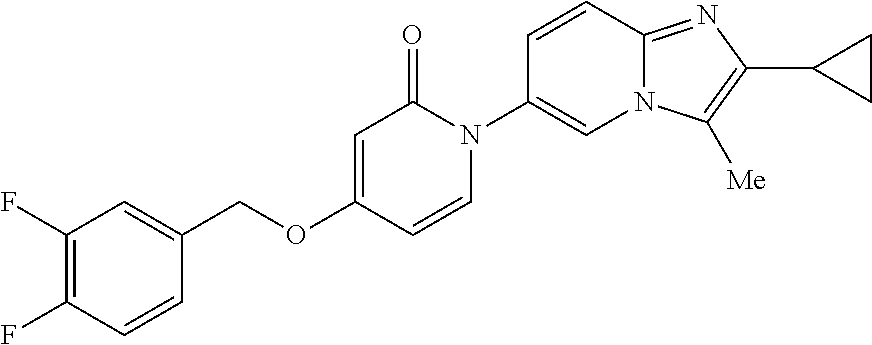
C1(COC2=CC(=O)N(C3=CN4C(=NC(C5CC5)=C4[Me])C=C3)C=C2)=CC(F)=C(F)C=C1
